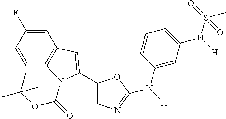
C1=C(F)C=CC2=C1C=C(C1=CN=C(N([H])C3=CC(N([H])S(=O)(C)=O)=CC=C3)O1)N2C(=O)OC(C)(C)C
